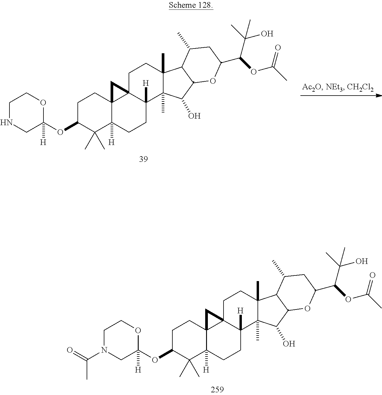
C1CC23C([H])(C(C)(C)C1OC1([H])OCCNC1)CCC1([H])C2(CCC2(C)C1(C)C(O)C1C2C(C)CC(C(C(C)(O)C)OC(C)=O)O1)C3.C1CC23C([H])(C(C)(C)C1OC1([H])OCCN(C(C)=O)C1)CCC1([H])C2(CCC2(C)C1(C)C(O)C1C2C(C)CC(C(C(C)(O)C)OC(C)=O)O1)C3
